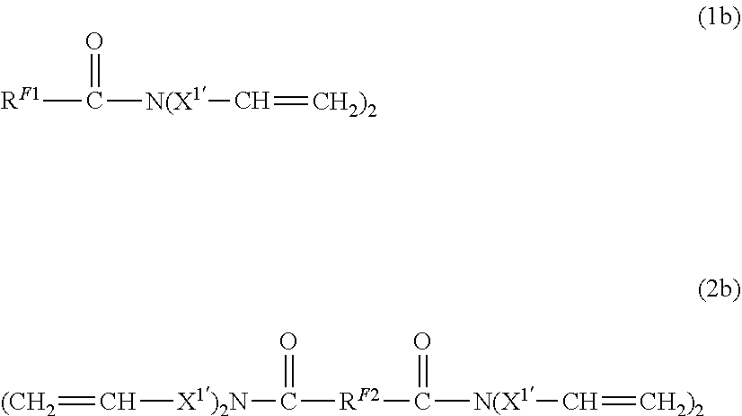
[RF1]C(=O)[N(X1]C=[CH2)2].[(CH2]=C[X1)2N]C(=O)[RF2]C(=O)[N(X1]C=[CH2)2]
